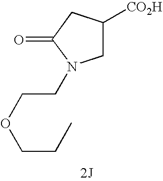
C1([CO2H])CN(CCOCCC)C(=O)C1.[2J]
